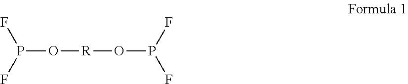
P(O[R]OP(F)F)(F)F
